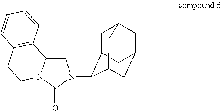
C1C2C(N3CC4N(C3=O)CCC3=C4C=CC=C3)C3CC(CC1C3)C2
